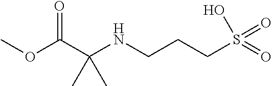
COC(C(NCCCS(=O)(O)=O)(C)C)=O
